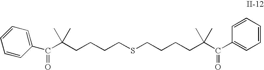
C(CCCCSCCCCC(C)(C)C(=O)C1=CC=CC=C1)(C)(C)C(C1=CC=CC=C1)=O
